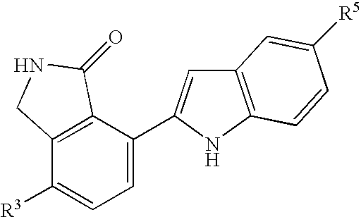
C1=C(C2=CC3=C(N2)C=CC([R5])=C3)C2=C(C([R3])=C1)CNC2=O
